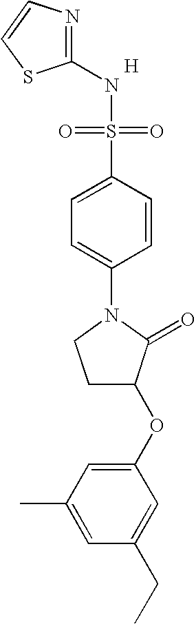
N1=C(NS(=O)(=O)C2=CC=C(N3CCC(OC4=CC(C)=CC(CC)=C4)C3=O)C=C2)SC=C1.[H]
